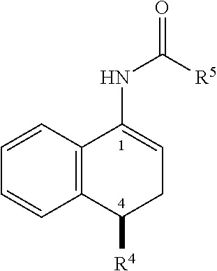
C1=CC2=C(C=C1)C([R4])CC=C2NC(=O)[R5]
